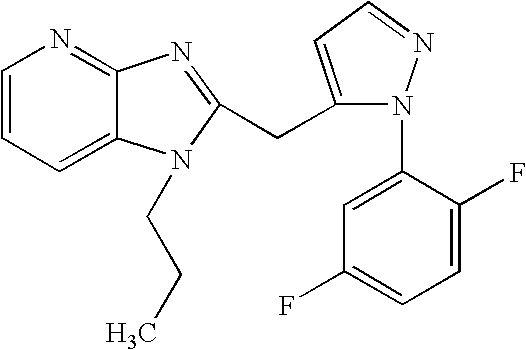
C1=CC=C2C(=N1)N=C(CC1=CC=NN1C1=CC(F)=CC=C1F)N2CCC
